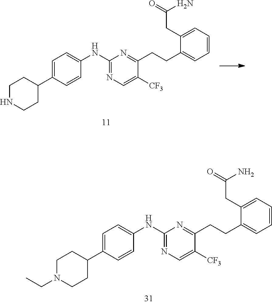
C1NCCC(C2=CC=C(NC3=NC=C([CF3])C(CCC4=CC=CC=C4CC(=O)N)=N3)C=C2)C1.C1CC(C2=CC=C(NC3=NC=C([CF3])C(CCC4=CC=CC=C4CC(=O)N)=N3)C=C2)CCN1CC
